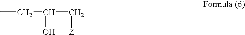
CCC(O)C[Z]
